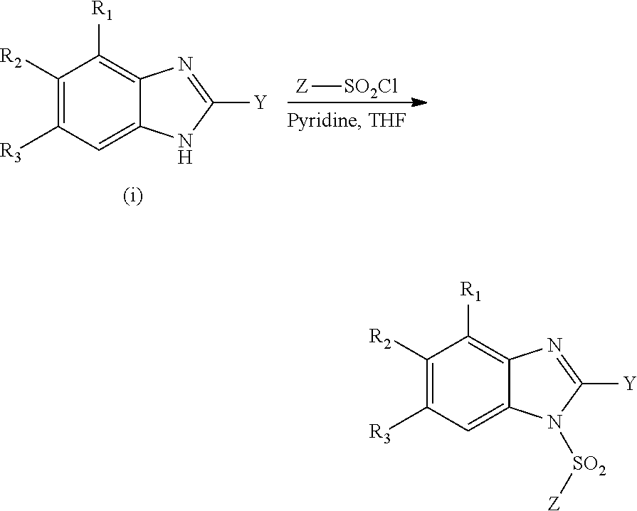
C1([R2])=C([R3])C=C2C(=C1[R1])N=C([Y])N2[SO2][Z].[SO2Cl][Z].C1([R2])=C([R3])C=C2C(=C1[R1])N=C([Y])N2
